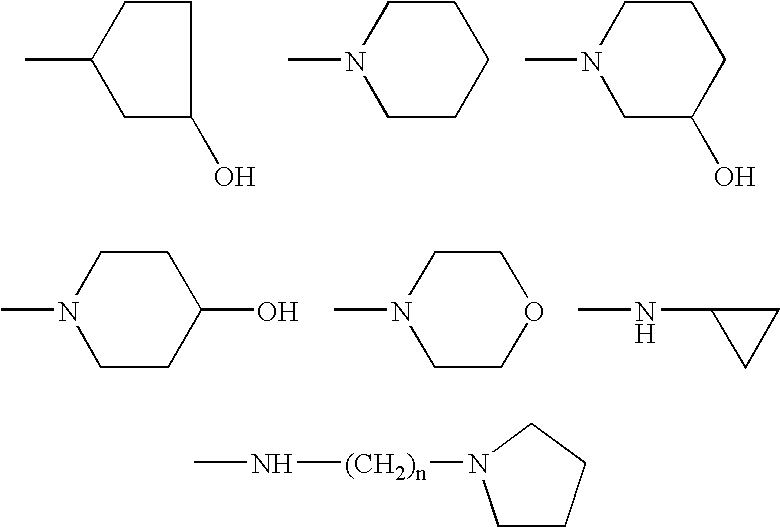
CC1CCC(O)C1.CN1CCCCC1.CN1CCCC(O)C1.CN1CCC(O)CC1.CN1CCOCC1.CNC1CC1.CN[(CH2)n]N1CCCC1
